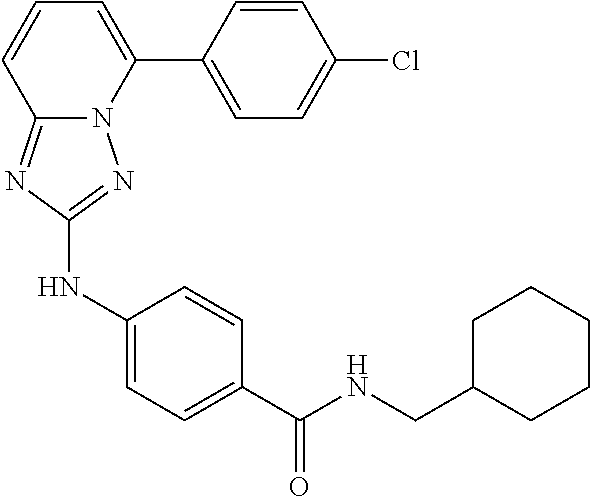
C1=CC(C2=CC=CC3=NC(NC4=CC=C(C(NCC5CCCCC5)=O)C=C4)=NN23)=CC=C1Cl
